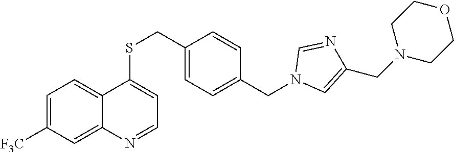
C1=C([F3C])C=C2C(=C1)C(SCC1=CC=C(CN3C=C(CN4CCOCC4)N=C3)C=C1)=CC=N2
